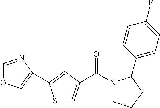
C1=NC(C2=CC(C(=O)N3CCCC3C3=CC=C(F)C=C3)=CS2)=CO1
